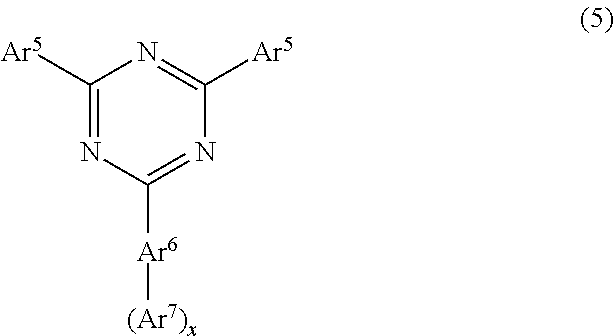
N1=C([Ar5])N=C([Ar5])N=C1[Ar6][(Ar7)x]
